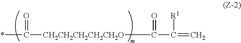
*C(=O)[CH2CH2CH2CH2CH2O]C(=O)C([R1])=C
